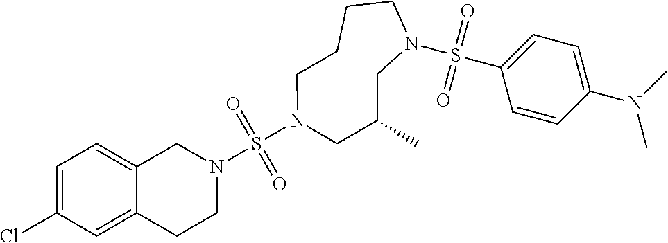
C1=C(Cl)C=C2C(=C1)CN(S(=O)(=O)N1CC(C)CN(S(C3=CC=C(N(C)C)C=C3)(=O)=O)CCCC1)CC2
